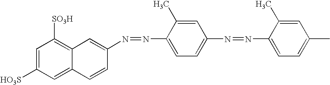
C1(N=NC2=CC=C(N=NC3=CC=C(C)C=C3C)C=C2C)=CC2=C([SO3H])C=C([HO3S])C=C2C=C1
